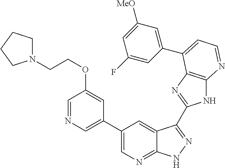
C1(C2=CN=CC(OCCN3CCCC3)=C2)=CN=C2C(=C1)C(C1=NC3=C(N1)N=CC=C3C1=CC([MeO])=CC(F)=C1)=NN2
